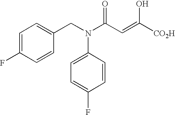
C1=C(F)C=CC(CN(C(C=C([CO2H])O)=O)C2=CC=C(F)C=C2)=C1
